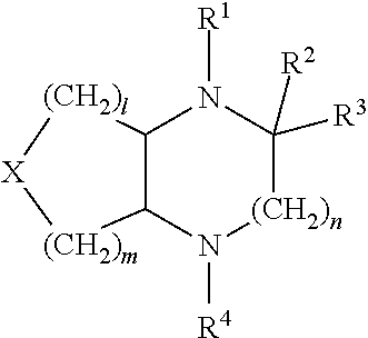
C12C(N([R4])[(CH2)n]C([R3])([R2])N1[R1])[(CH2)m][X][(CH2)l]2
